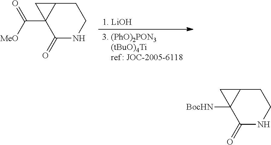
[BocHN]C12C(=O)NCCC1C2.[1. LiOH].[3. (PhO)2PON3    (tBuO)4Ti    ref: JOC-2005-6118].C(C12C(=O)NCCC1C2)(=O)[MeO]
